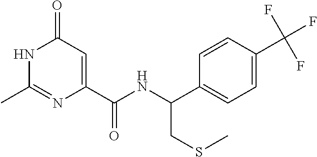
C1(C)=NC(C(NC(C2=CC=C(C(F)(F)F)C=C2)CSC)=O)=CC(=O)N1
